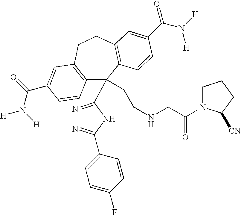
C12=C(CCC3=C(C1(CCNCC(=O)N1CCCC1[CN])C1=NN=C(C4=CC=C(F)C=C4)N1)C=CC(C(=O)N([H])[H])=C3)C=C(C(N([H])[H])=O)C=C2
